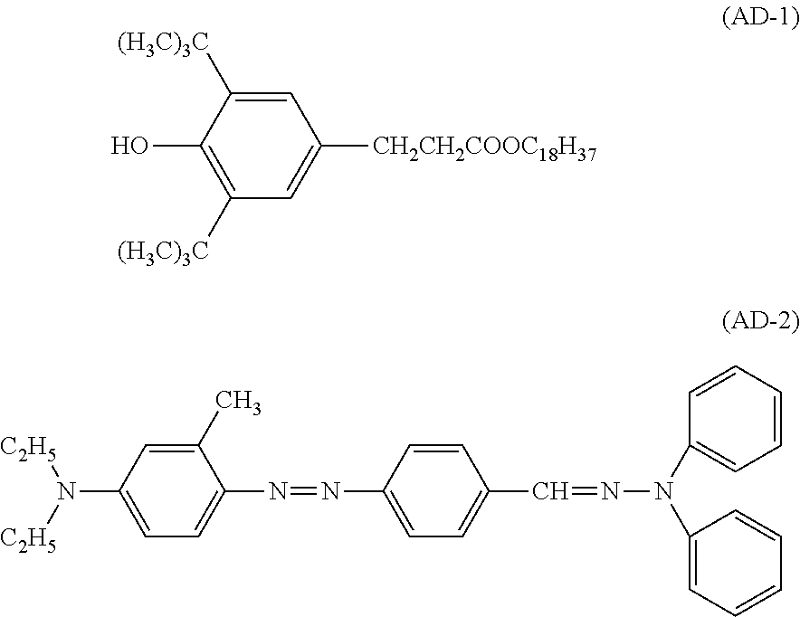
C1(C)=CC(N([C2H5])[C2H5])=CC=C1N=NC1=CC=C(C=NN(C2=CC=CC=C2)C2=CC=CC=C2)C=C1.C1=C([(H3C)3C])C(O)=C([(H3C)3C])C=C1[CH2CH2COOC18H37]
